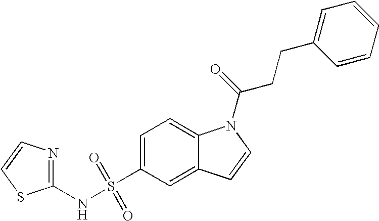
C1(NS(C2=CC=C3C(=C2)C=CN3C(=O)CCC2=CC=CC=C2)(=O)=O)=NC=CS1
